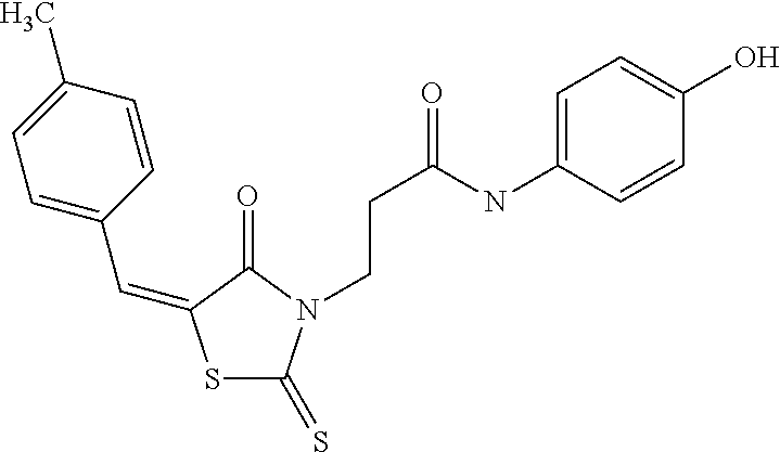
C1=C(NC(CCN2C(=S)SC(=CC3=CC=C(C)C=C3)C2=O)=O)C=CC(O)=C1
